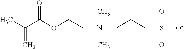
CC(C(OCC[N+](CCCS([O-])(=O)=O)(C)C)=O)=C
